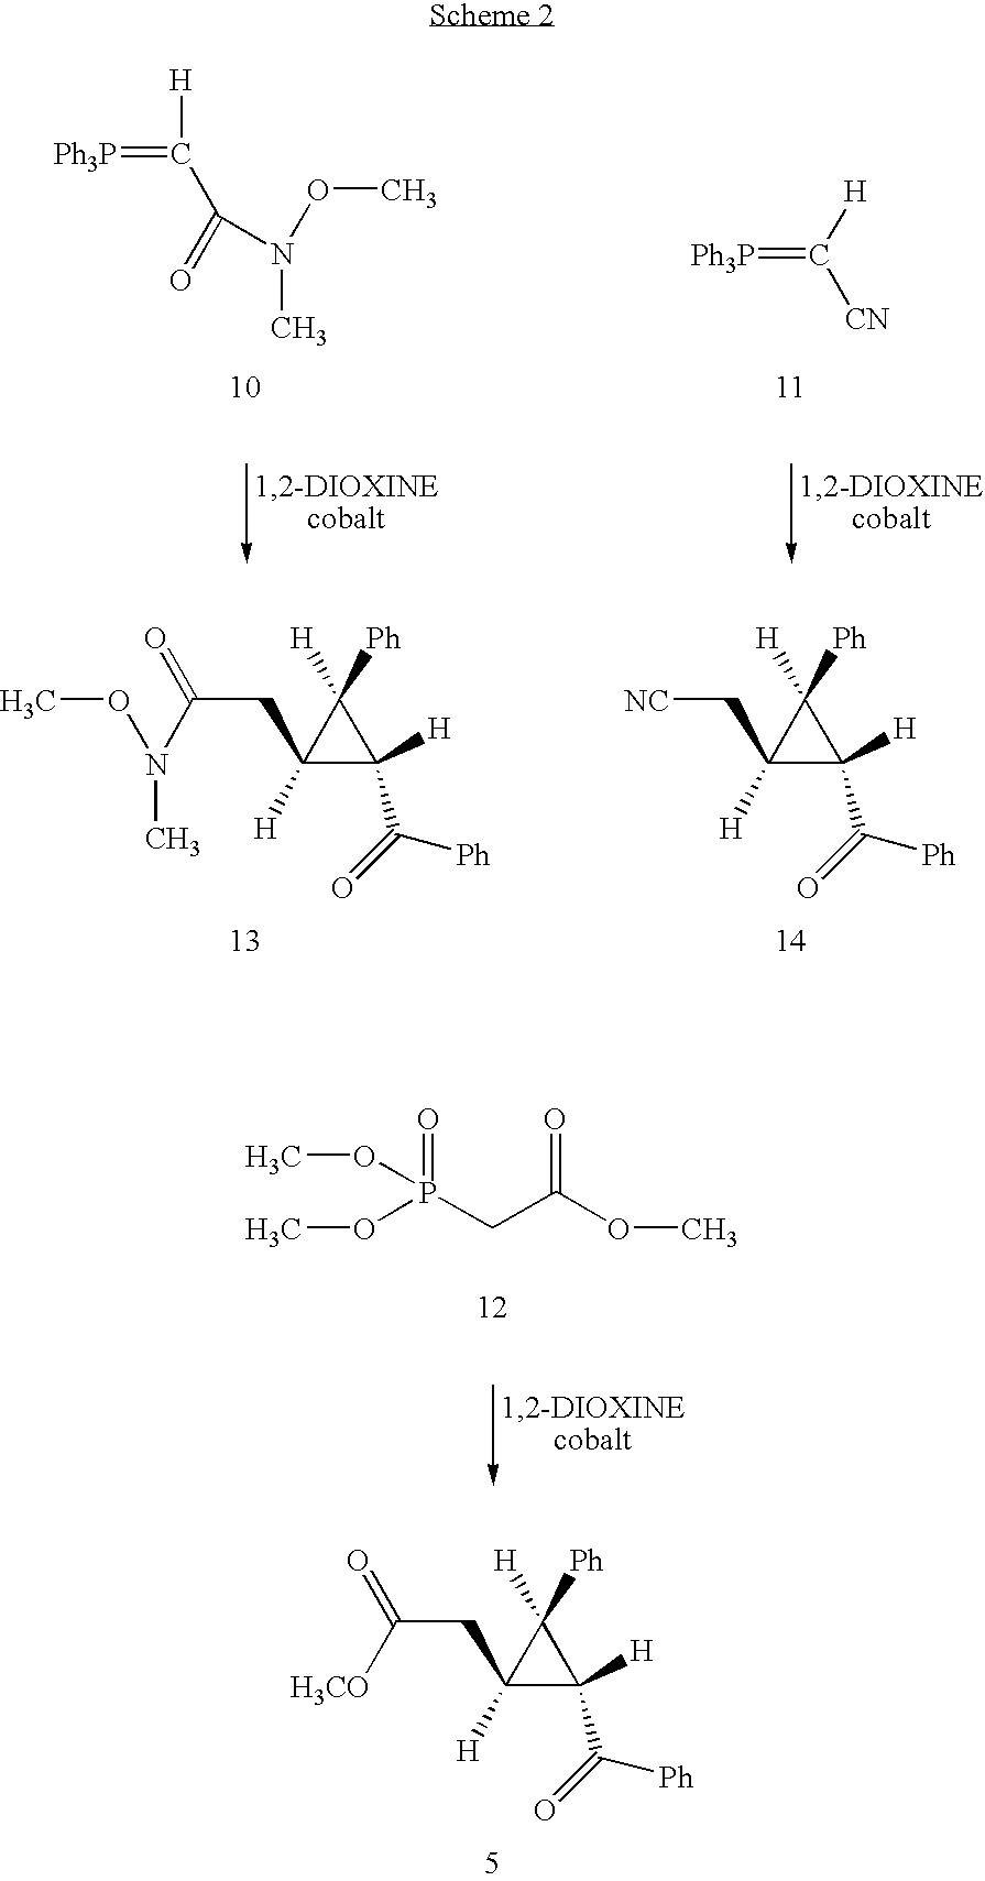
C(C1([H])C(C([Ph])=O)([H])C1([H])[Ph])C([H3CO])=O.O(P(CC(OC)=O)(=O)OC)C.O(N(C)C(CC1([H])C(C([Ph])=O)([H])C1([H])[Ph])=O)C.[Ph3P]=C([H])C(=O)N(C)OC.[Ph3P]=C([CN])[H].C(C1([H])C(C([Ph])=O)([H])C1([H])[Ph])[NC]
